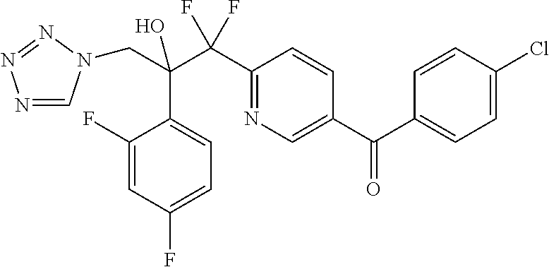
N1=CN(CC(C(C2=NC=C(C(C3=CC=C(Cl)C=C3)=O)C=C2)(F)F)(O)C2=CC=C(F)C=C2F)N=N1
